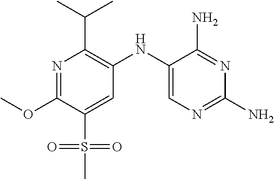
N1=C(OC)C(S(C)(=O)=O)=CC(NC2=CN=C(N)N=C2N)=C1C(C)C
